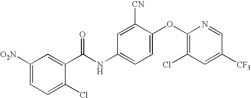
C1([O2N])=CC=C(Cl)C(C(NC2=CC=C(OC3=C(Cl)C=C([CF3])C=N3)C([CN])=C2)=O)=C1
